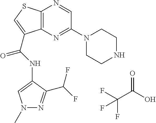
C(C(O)=O)(F)(F)F.C12=C(N=C(N3CCNCC3)C=N1)C(C(=O)NC1=CN(C)N=C1C(F)F)=CS2
